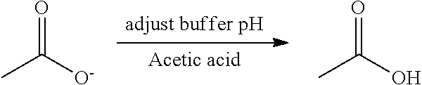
O=C([O-])C.O=C(O)C
